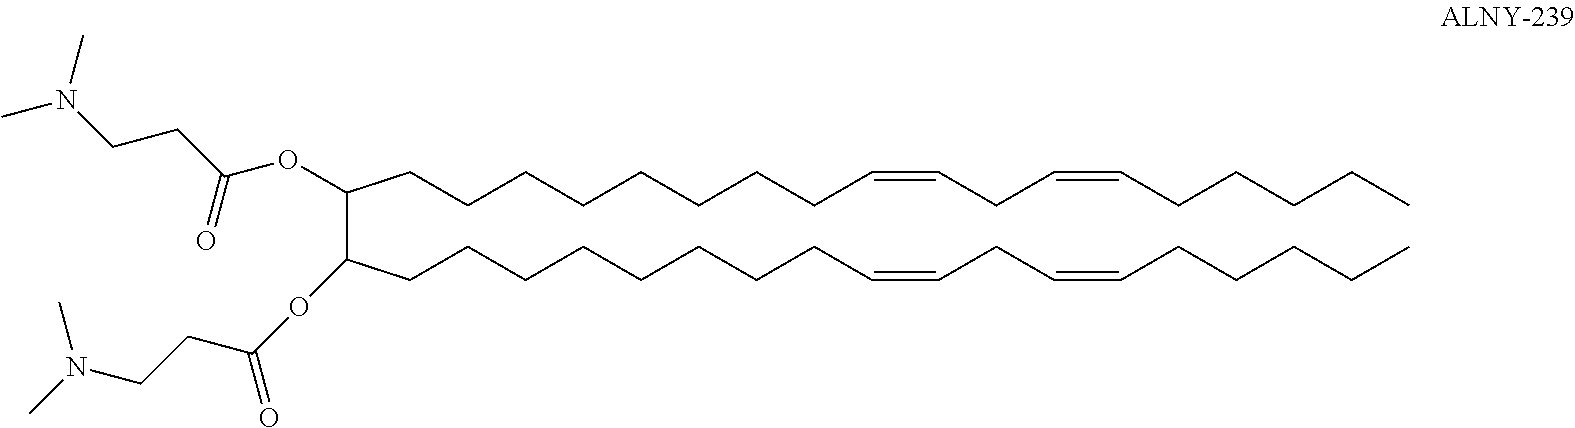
C(C(CCCCCCCCC=CCC=CCCCCC)OC(CCN(C)C)=O)(CCCCCCCCC=CCC=CCCCCC)OC(CCN(C)C)=O
